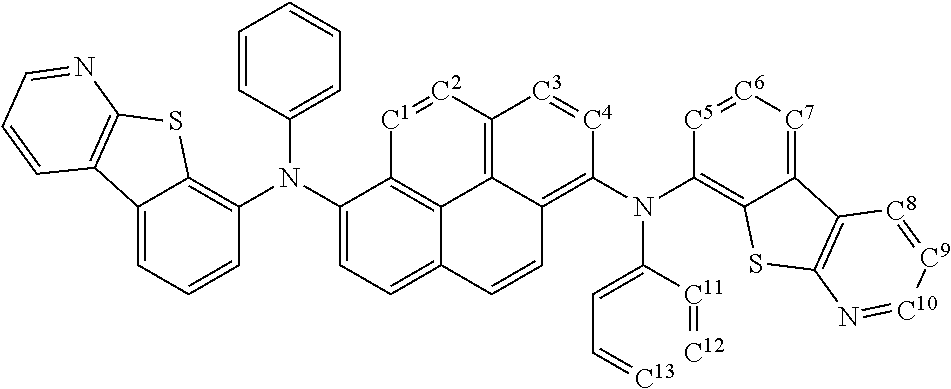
C12=CC=CC(N(C3=CC=C4C5=C3[C1]=[C2]C3=C5C(=C(N(C(=CC=[C13])[C11]=[C12])C5=C6C(=[C7][C6]=[C5]5)C5=C(S6)N=[C10][C9]=[C8]5)[C4]=[C3]3)C=C4)C3=CC=CC=C3)=C1SC1=C2C=CC=N1
